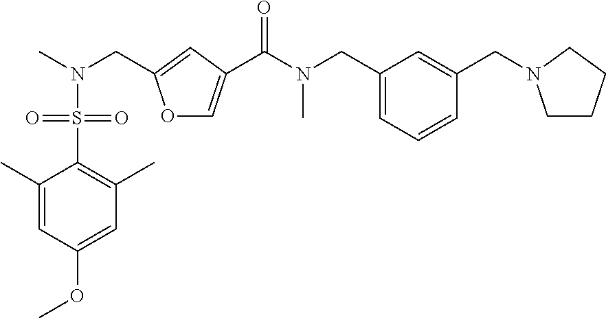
O1C=C(C(N(CC2=CC=CC(CN3CCCC3)=C2)C)=O)C=C1CN(C)S(=O)(=O)C1=C(C)C=C(OC)C=C1C
